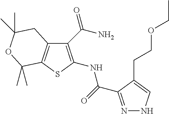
C12=C(SC(NC(=O)C3=NNC=C3CCOCC)=C1C(N)=O)C(C)(C)OC(C)(C)C2
